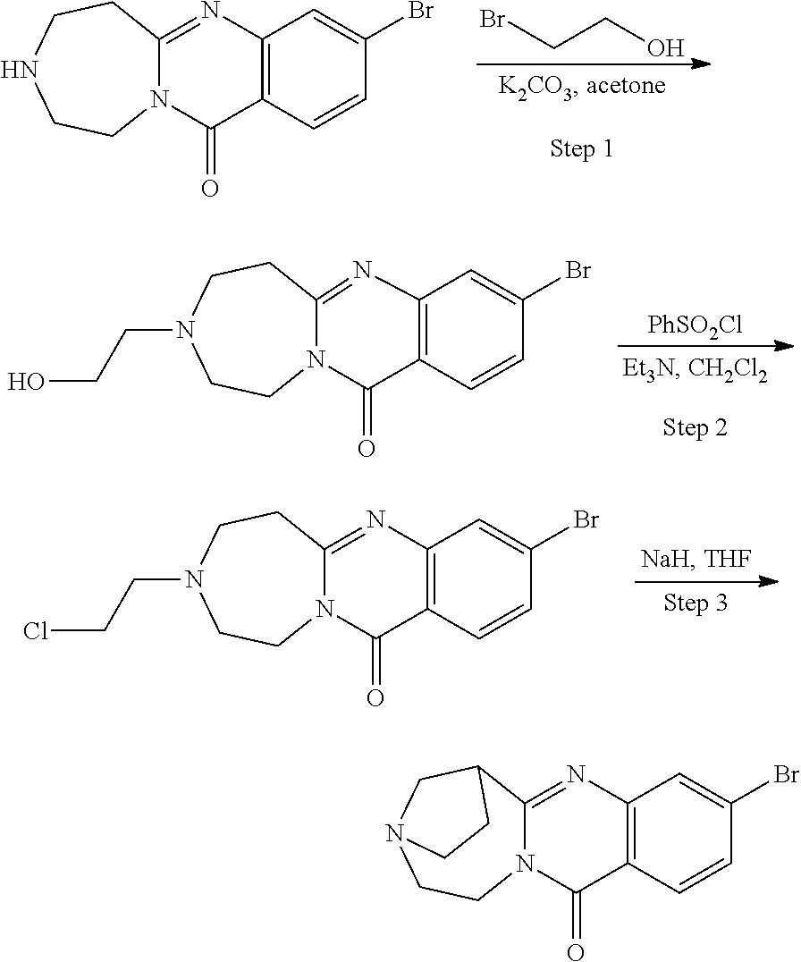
BrCCO.C12=NC3=C(C(=O)N1CCNCC2)C=CC(Br)=C3.[PhSO2Cl].C12=NC3=C(C(=O)N1CCN(CCO)CC2)C=CC(Br)=C3.C12=NC3=C(C(=O)N1CCN(CCCl)CC2)C=CC(Br)=C3.C12=NC3=C(C(=O)N1CCN1CC2CC1)C=CC(Br)=C3
